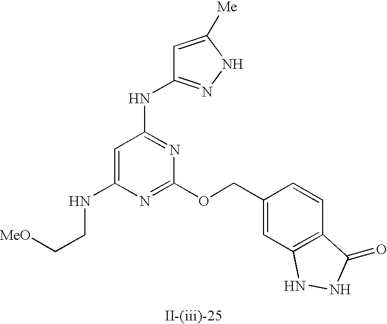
C1=C(NCC[MeO])N=C(OCC2=CC3=C(C=C2)C(=O)NN3)N=C1NC1=NNC([Me])=C1
